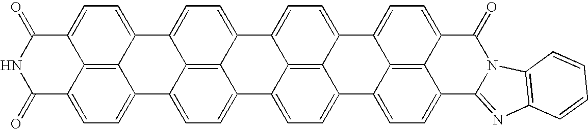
C12=CC=C3C4=C1C(=CC=C4C1=CC=C4C5=C1C3=CC=C5C1=CC=C3C5=C1C4=CC=C5C1=CC=C4C5=C1C3=CC=C5C(=O)NC4=O)C(=O)N1C2=NC2=C1C=CC=C2
